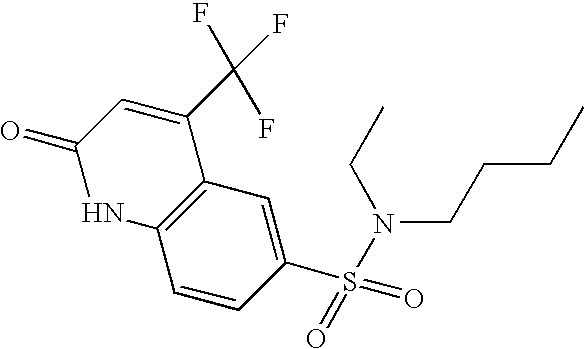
C12=C(C=C(S(=O)(=O)N(CCCC)CC)C=C1)C(C(F)(F)F)=CC(=O)N2
